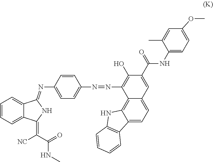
C1=CC=C2C(=C1)C(=NC1=CC=C(N=NC3=C(O)C(C(=O)NC4=CC=C(OC)C=C4C)=CC4=CC=C5C(=C34)NC3=C5C=CC=C3)C=C1)NC2=C([NC])C(NC)=O
